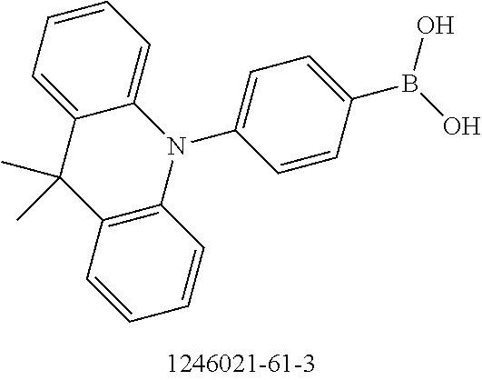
N1(C2=CC=C(B(O)O)C=C2)C2=CC=CC=C2C(C)(C)C2=C1C=CC=C2
